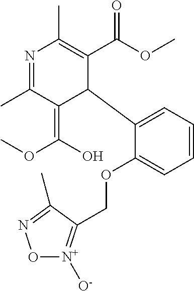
N1=C(C)C(=C(O)OC)C(C2=CC=CC=C2OCC2=[N+]([O-])ON=C2C)C(C(OC)=O)=C1C
